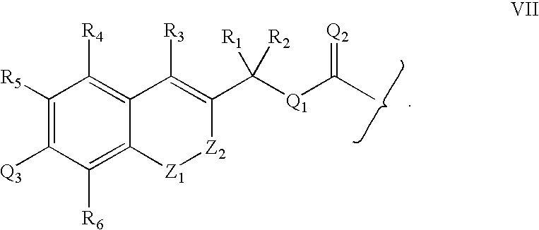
C12=C([R4])C([R5])=C([Q3])C([R6])=C1[Z1][Z2]C(C([Q1]C(C)=[Q2])([R1])[R2])=C2[R3]
